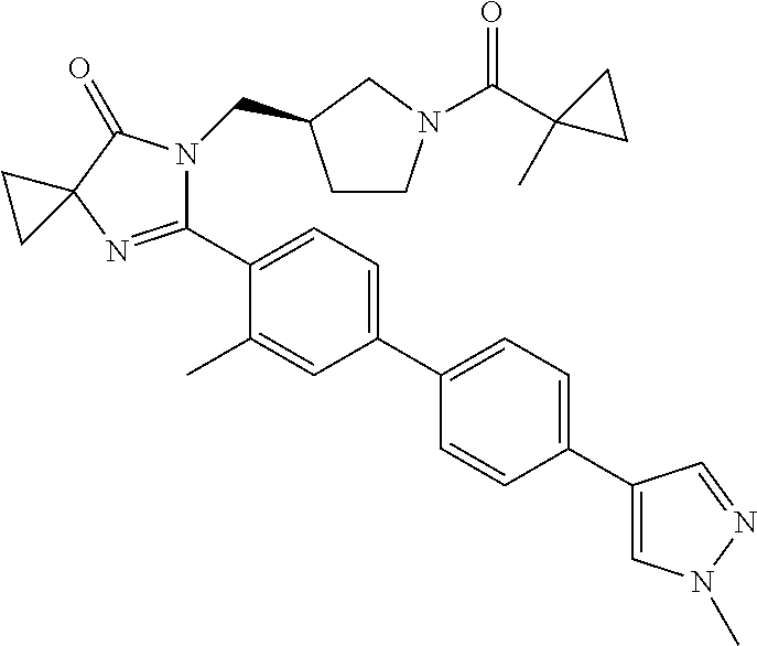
C1(C2=CC=C(C3=CC=C(C4=CN(C)N=C4)C=C3)C=C2C)=NC2(C(=O)N1CC1CCN(C(C3(C)CC3)=O)C1)CC2
